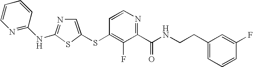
N1=C(NC2=NC=C(SC3=C(F)C(C(NCCC4=CC=CC(F)=C4)=O)=NC=C3)S2)C=CC=C1
